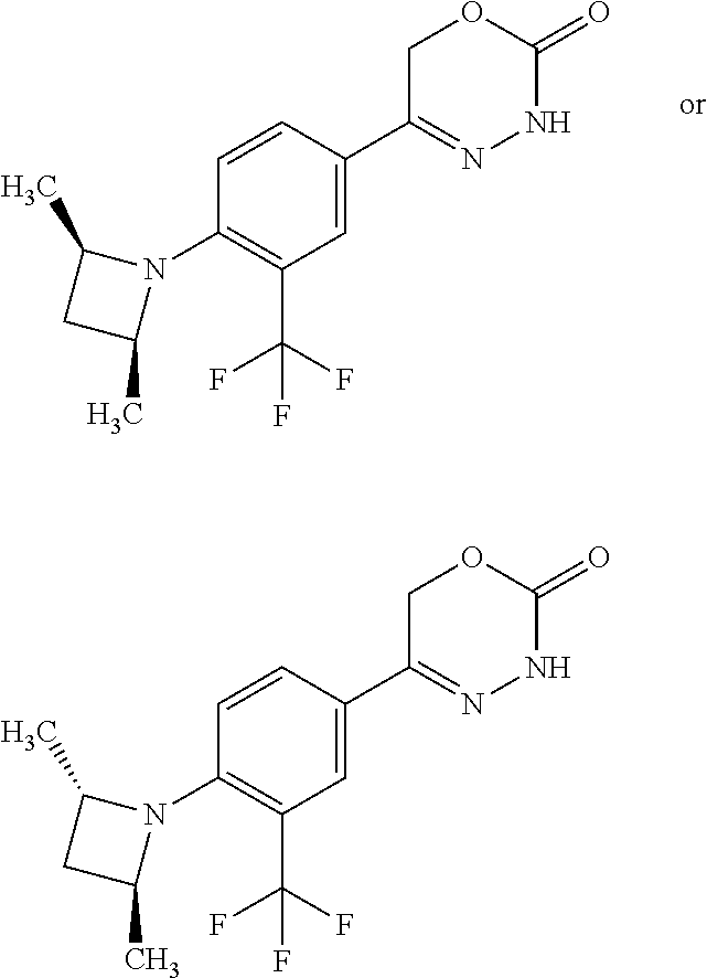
C1(C(F)(F)F)=C(N2C(C)CC2C)C=CC(C2=NNC(=O)OC2)=C1.C1(C(F)(F)F)=C(N2C(C)CC2C)C=CC(C2=NNC(=O)OC2)=C1
